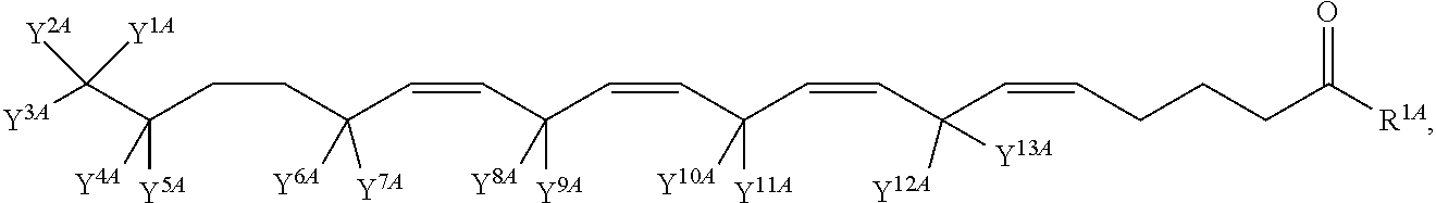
[R1A]C(=O)CCCC=CC(C=CC(C=CC(C=CC(CCC(C([Y3A])([Y2A])[Y1A])([Y4A])[Y5A])([Y6A])[Y7A])([Y8A])[Y9A])([Y10A])[Y11A])([Y12A])[Y13A]
